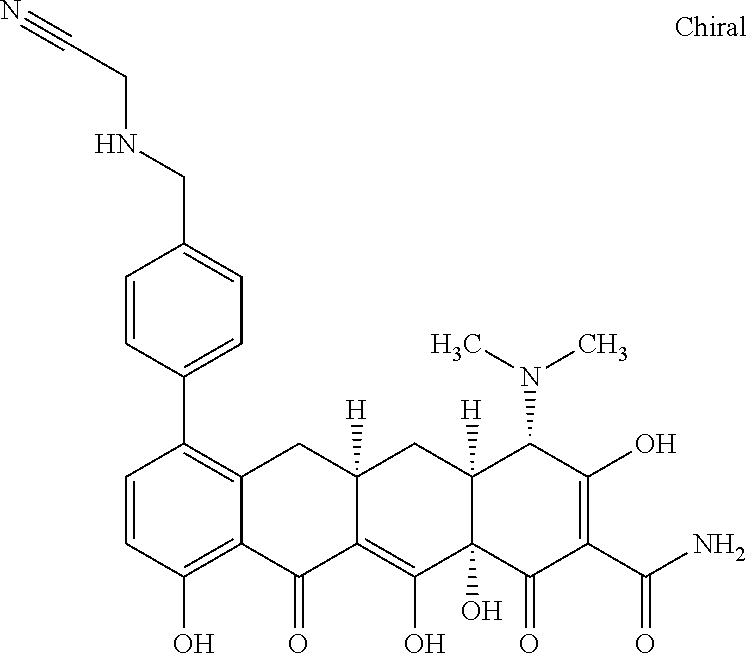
C12([H])C(O)(C(=O)C(C(N)=O)=C(O)C1N(C)C)C(O)=C1C([H])(C2)CC2=C(C3=CC=C(CNCC#N)C=C3)C=CC(O)=C2C1=O
